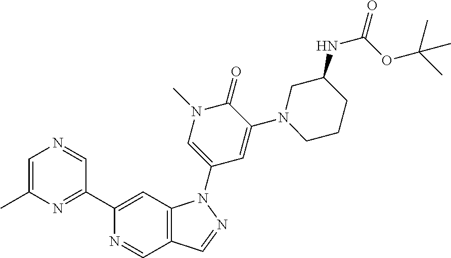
C1=C(C)N=C(C2=CC3=C(C=N2)C=NN3C2=CN(C)C(=O)C(N3CCCC(NC(=O)OC(C)(C)C)C3)=C2)C=N1
